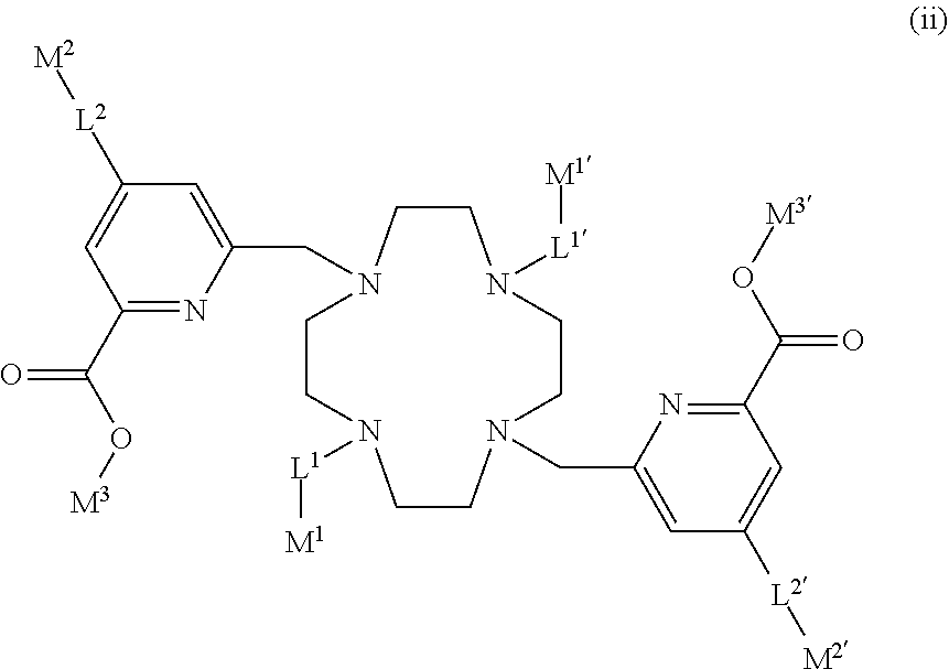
C1CN([L1][M1])CCN(CC2=CC([L2][M2])=CC(C(O[M3])=O)=N2)CCN([L1][M1])CCN1CC1=CC([L2][M2])=CC(C(O[M3])=O)=N1
